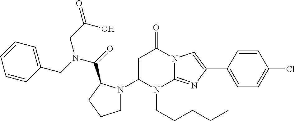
C1(N2CCCC2C(=O)N(CC(O)=O)CC2=CC=CC=C2)=CC(=O)N2C(=NC(C3=CC=C(Cl)C=C3)=C2)N1CCCCC
